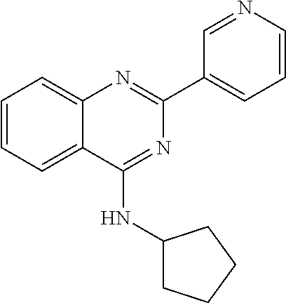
C1(C2=CC=CN=C2)=NC2=CC=CC=C2C(NC2CCCC2)=N1
